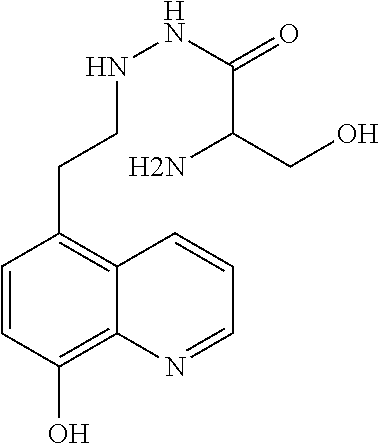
C1=CC(O)=C2C(=C1CCNNC(C(N)CO)=O)C=CC=N2
